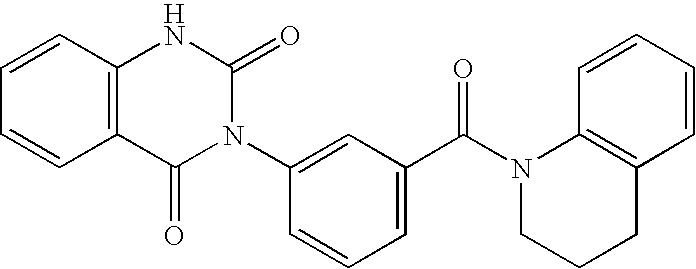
C1=CC2=C(C=C1)C(=O)N(C1=CC(C(N3C4=C(CCC3)C=CC=C4)=O)=CC=C1)C(=O)N2
